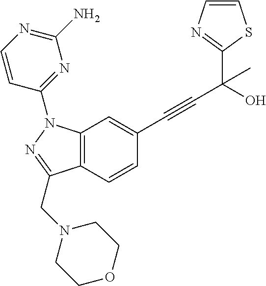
C12=C(C=C(C#CC(C3=NC=CS3)(C)O)C=C1)N(C1=NC(N)=NC=C1)N=C2CN1CCOCC1
